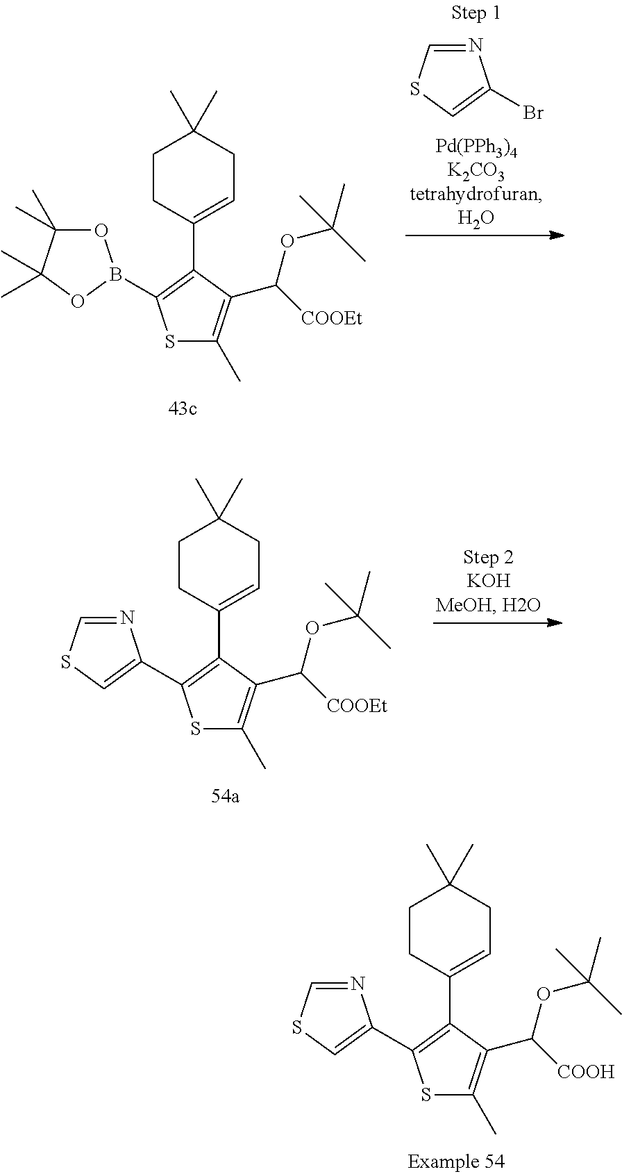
N1=CSC=C1Br.O1C(C)(C)C(C)(C)OB1C1=C(C2=CCC(C)(C)CC2)C(C(OC(C)(C)C)[COOEt])=C(C)S1.N1=CSC=C1C1=C(C2=CCC(C)(C)CC2)C(C(OC(C)(C)C)[COOEt])=C(C)S1.N1=CSC=C1C1=C(C2=CCC(C)(C)CC2)C(C(OC(C)(C)C)[COOH])=C(C)S1
